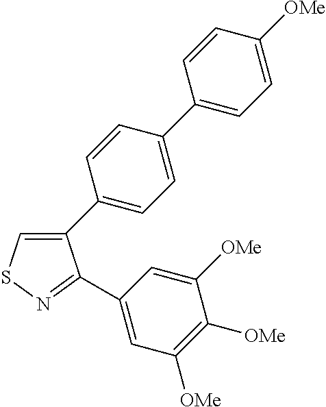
C1(C2=CC=C(C3=CC=C([OMe])C=C3)C=C2)=CSN=C1C1=CC([OMe])=C([OMe])C([OMe])=C1
